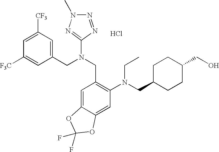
C1=C([CF3])C=C(CN(CC2=C(N(CC3CCC(CO)CC3)CC)C=C3C(=C2)OC(F)(F)O3)C2=NN(C)N=N2)C=C1[F3C].Cl
